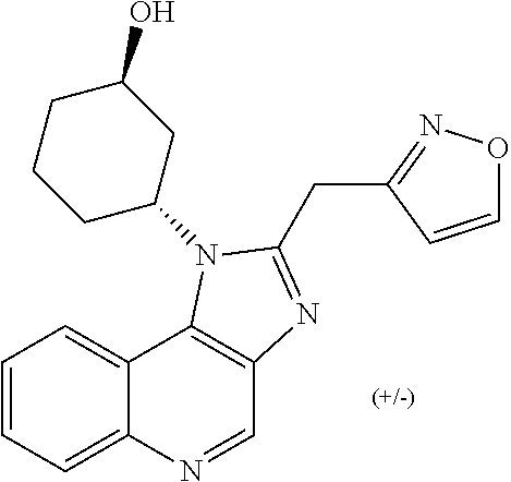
C1=CC=C2C(=C1)C1=C(C=N2)N=C(CC2=NOC=C2)N1C1CC(O)CCC1
